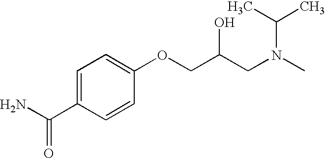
C1=C(C(N)=O)C=CC(OCC(CN(C)C(C)C)O)=C1
